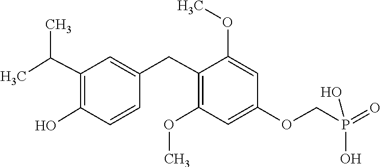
O(C1=C(CC2=CC(C(C)C)=C(O)C=C2)C(OC)=CC(OCP(=O)(O)O)=C1)C
